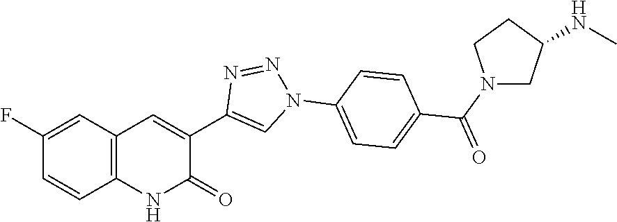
C1(F)=CC2=C(C=C1)NC(=O)C(C1=CN(C3=CC=C(C(N4CC(NC)CC4)=O)C=C3)N=N1)=C2
